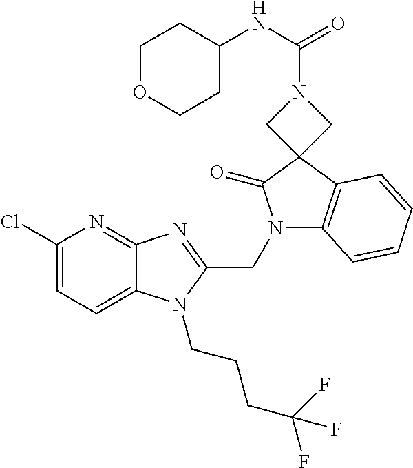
C1(Cl)=CC=C2C(=N1)N=C(CN1C3=C(C4(C1=O)CN(C(NC1CCOCC1)=O)C4)C=CC=C3)N2CCCC(F)(F)F
